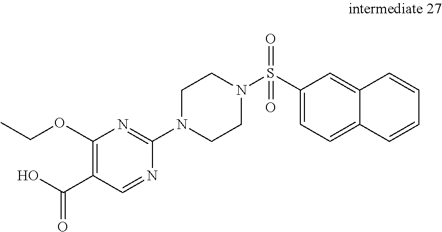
C1(S(N2CCN(C3=NC(OCC)=C(C(O)=O)C=N3)CC2)(=O)=O)=CC=C2C(=C1)C=CC=C2
